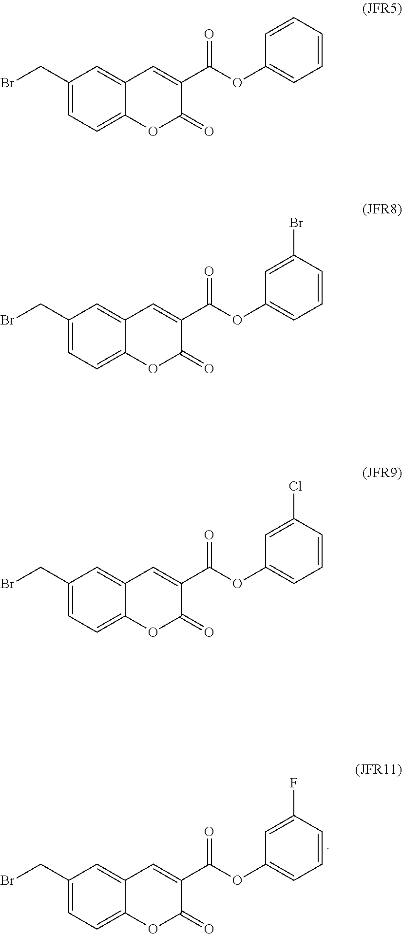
BrCC1=CC=C2C(=C1)C=C(C(OC1=CC=CC(F)=C1)=O)C(=O)O2.BrCC1=CC=C2C(=C1)C=C(C(OC1=CC=CC=C1)=O)C(=O)O2.BrCC1=CC=C2C(=C1)C=C(C(OC1=CC=CC(Br)=C1)=O)C(=O)O2.BrCC1=CC=C2C(=C1)C=C(C(OC1=CC=CC(Cl)=C1)=O)C(=O)O2
